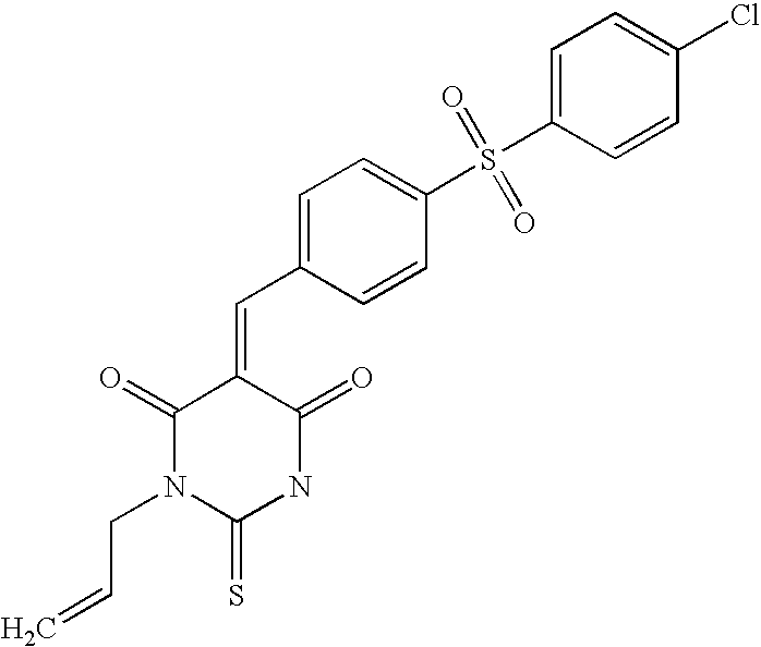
C1(=O)N(CC=C)C(=S)NC(=O)C1=CC1=CC=C(S(C2=CC=C(Cl)C=C2)(=O)=O)C=C1
